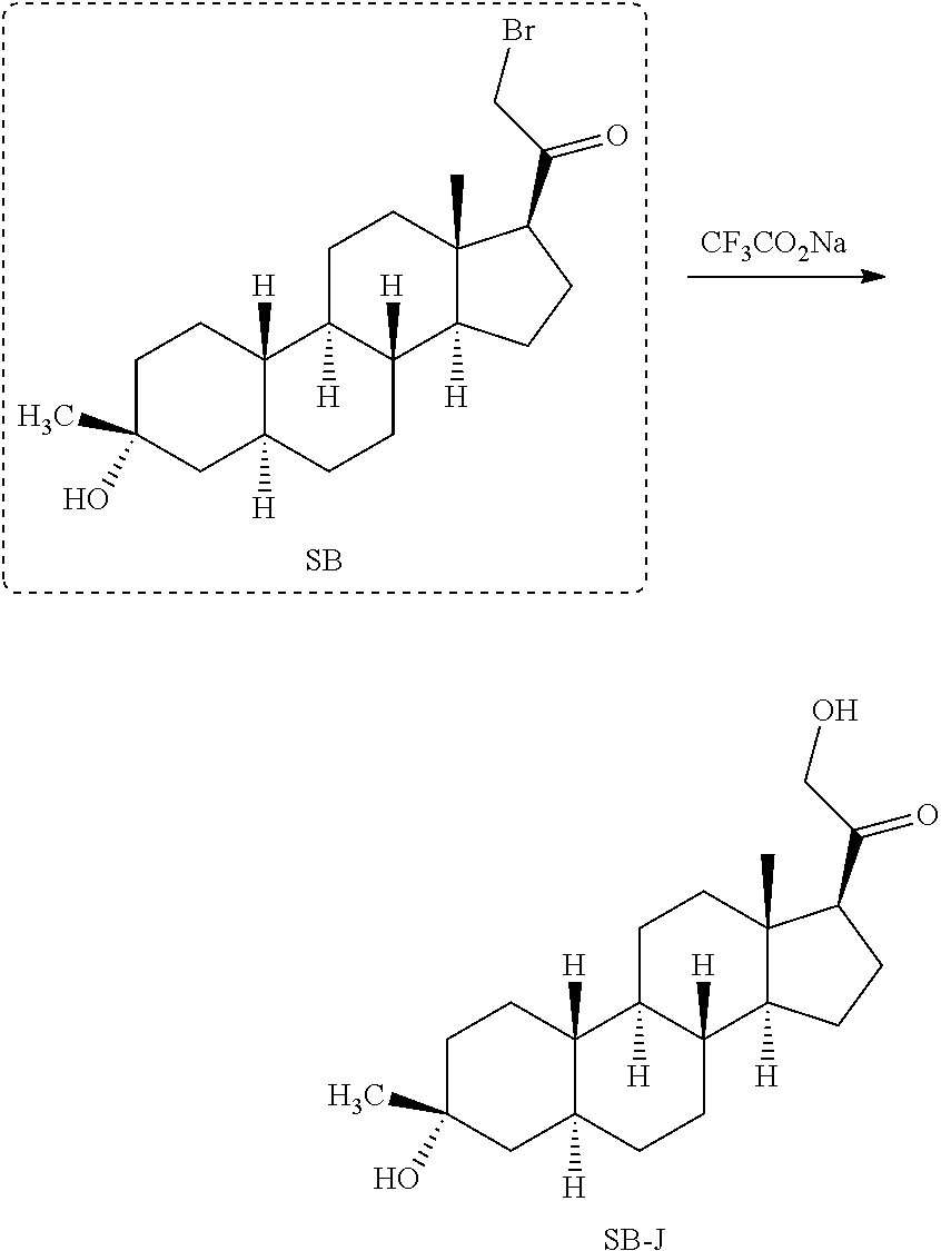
C12(C)C([H])(CCC1C(=O)CO)C1([H])C([H])(CC2)C2([H])C([H])(CC1)CC(O)(C)CC2.[SB-J].[CF3CO2Na].C12(C)C([H])(CCC1C(=O)CBr)C1([H])C([H])(CC2)C2([H])C([H])(CC1)CC(O)(C)CC2.[SB]
